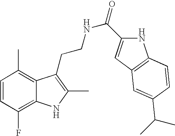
C1=CC(F)=C2C(=C1C)C(CCNC(=O)C1=CC3=C(N1)C=CC(C(C)C)=C3)=C(C)N2
